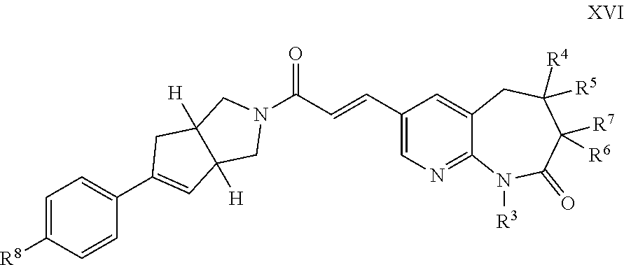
N1(C(C=CC2=CN=C3C(=C2)CC([R5])([R4])C([R7])([R6])C(=O)N3[R3])=O)CC2([H])C([H])(C1)C=C(C1=CC=C([R8])C=C1)C2
